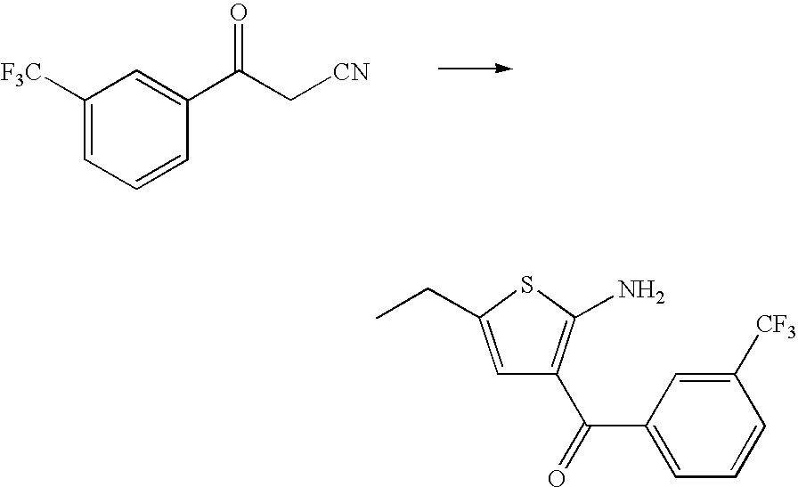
C1([F3C])=CC=CC(C(C[CN])=O)=C1.C1=C(CC)SC(N)=C1C(C1=CC=CC([CF3])=C1)=O
